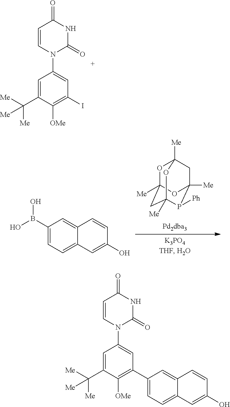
C1=C(C([Me])([Me])[Me])C([OMe])=C(C2=CC=C3C(=C2)C=CC(O)=C3)C=C1N1C(=O)NC(=O)C=C1.C1=C(C([Me])([Me])[Me])C([OMe])=C(I)C=C1N1C(=O)NC(=O)C=C1.B(C1=CC=C2C(=C1)C=CC(O)=C2)(O)O.O1C2([Me])CC3([Me])P([Ph])C([Me])(CC1([Me])O3)O2
